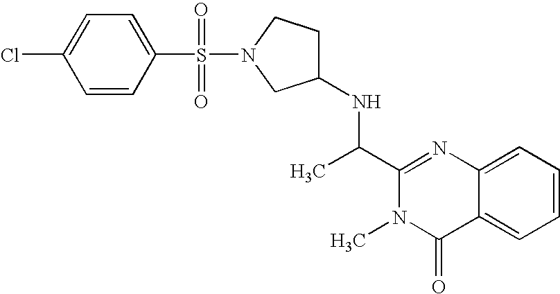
C1=CC(S(N2CC(NC(C3=NC4=CC=CC=C4C(=O)N3C)C)CC2)(=O)=O)=CC=C1Cl
